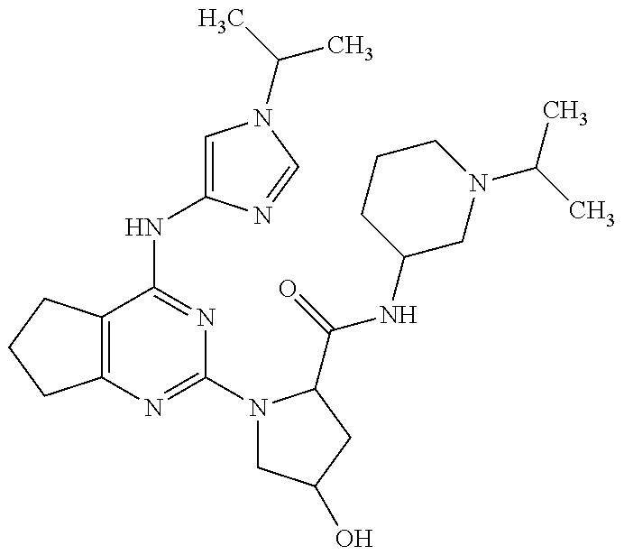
C12=C(C(NC3=CN(C(C)C)C=N3)=NC(N3CC(O)CC3C(=O)NC3CN(C(C)C)CCC3)=N1)CCC2
